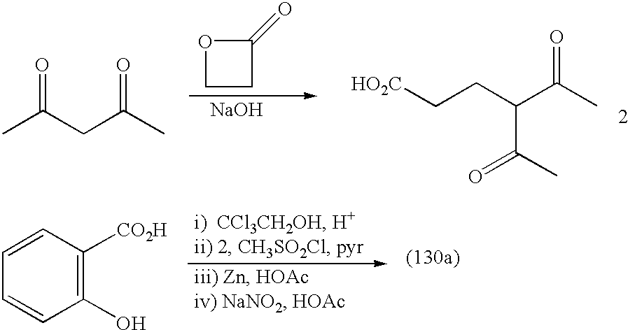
CC(CC(C)=O)=O.O1CCC1=O.[NaOH].[HO2C]CCC(C(C)=O)C(=O)C.C1(O)=C([CO2H])C=CC=C1
